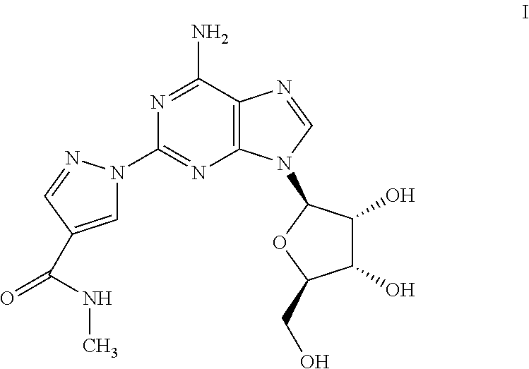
N1=C(N)C2=C(N=C1N1C=C(C(NC)=O)C=N1)N(C1C(O)C(O)C(CO)O1)C=N2
